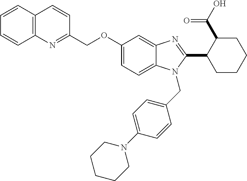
C12=C(C=CC=C1)C=CC(COC1=CC=C3C(=C1)N=C(C1CCCCC1C(O)=O)N3CC1=CC=C(N3CCCCC3)C=C1)=N2
